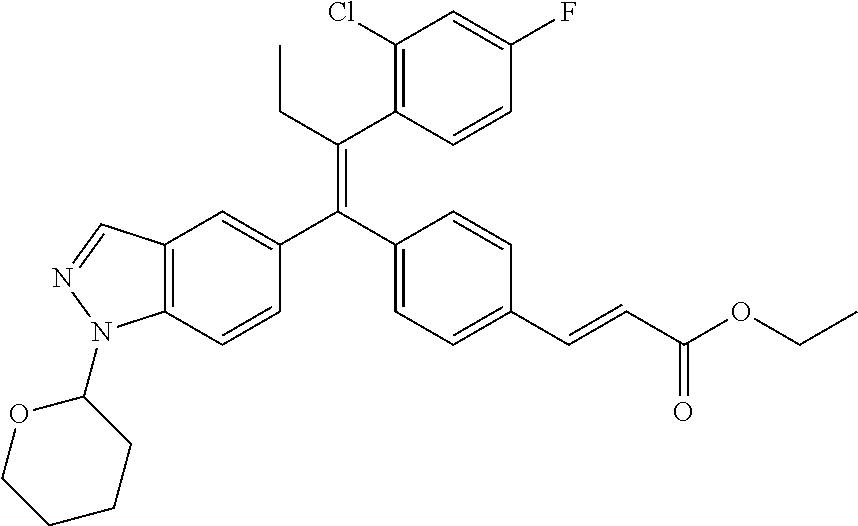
C12=C(C=CC(C(C3=CC=C(C=CC(OCC)=O)C=C3)=C(CC)C3=C(Cl)C=C(F)C=C3)=C1)N(C1OCCCC1)N=C2
